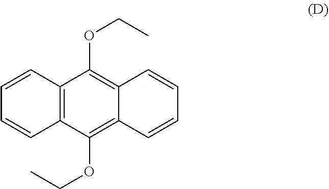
C12=C(C(OCC)=C3C(=C1OCC)C=CC=C3)C=CC=C2
